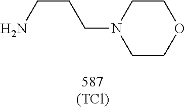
O1CCN(CCCN)CC1
